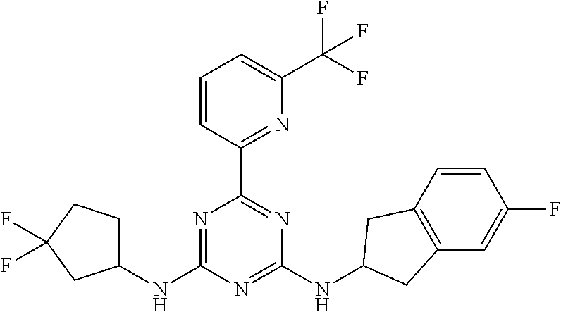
C1(NC2=NC(C3=NC(C(F)(F)F)=CC=C3)=NC(NC3CC4=C(C=C(F)C=C4)C3)=N2)CCC(F)(F)C1
